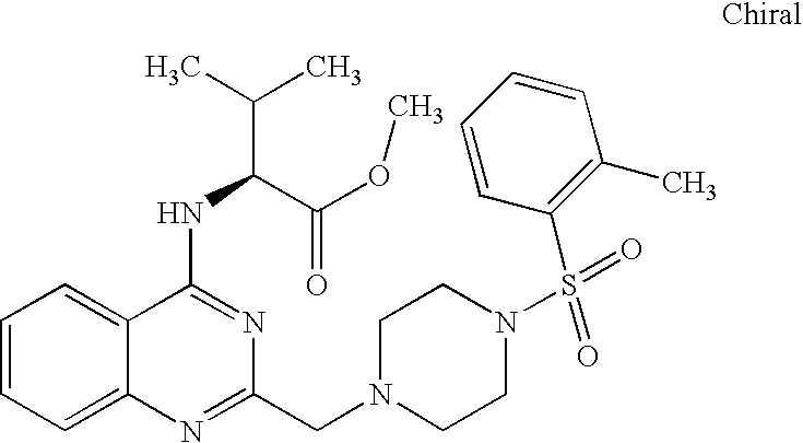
C1=CC=C2C(=C1)C(NC(C(C)C)C(OC)=O)=NC(CN1CCN(S(=O)(C3=C(C)C=CC=C3)=O)CC1)=N2
